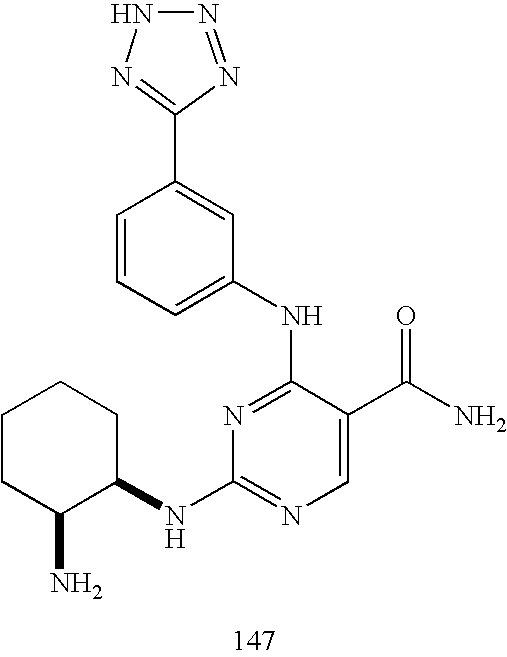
N1=C(NC2=CC=CC(C3=NNN=N3)=C2)C(C(N)=O)=CN=C1NC1CCCCC1N
